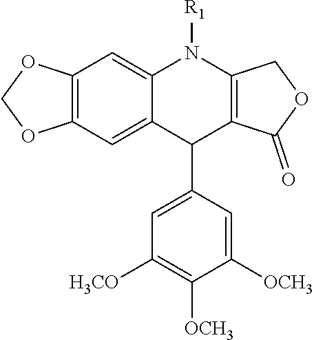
C12=C(C=C3C(=C1)N([R1])C1=C(C3C3=CC([H3CO])=C([OCH3])C([OCH3])=C3)C(=O)OC1)OCO2
